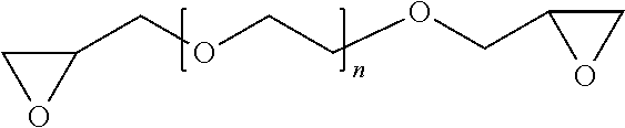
C1(COCCOCC2OC2)CO1
